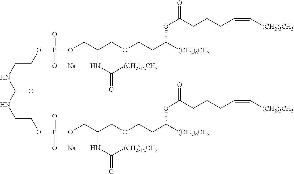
C(NCCOP(OCC(COCCC([(CH2)6CH3])OC(=O)CCCC=C[(CH2)5CH3])NC(=O)[(CH2)12CH3])(=O)[O      Na])(=O)NCCOP(OCC(COCCC([(CH2)6CH3])OC(=O)CCCC=C[(CH2)5CH3])NC(=O)[(CH2)12CH3])(=O)[O      Na]
